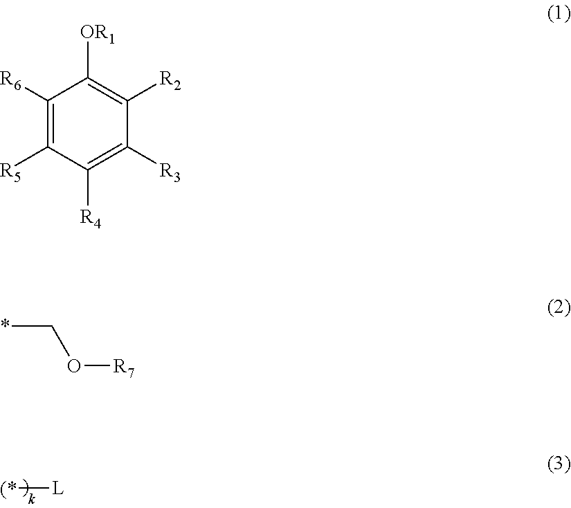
[(*][L].C1([R6])=C([R5])C([R4])=C([R3])C([R2])=C1[OR1].*CO[R7]
